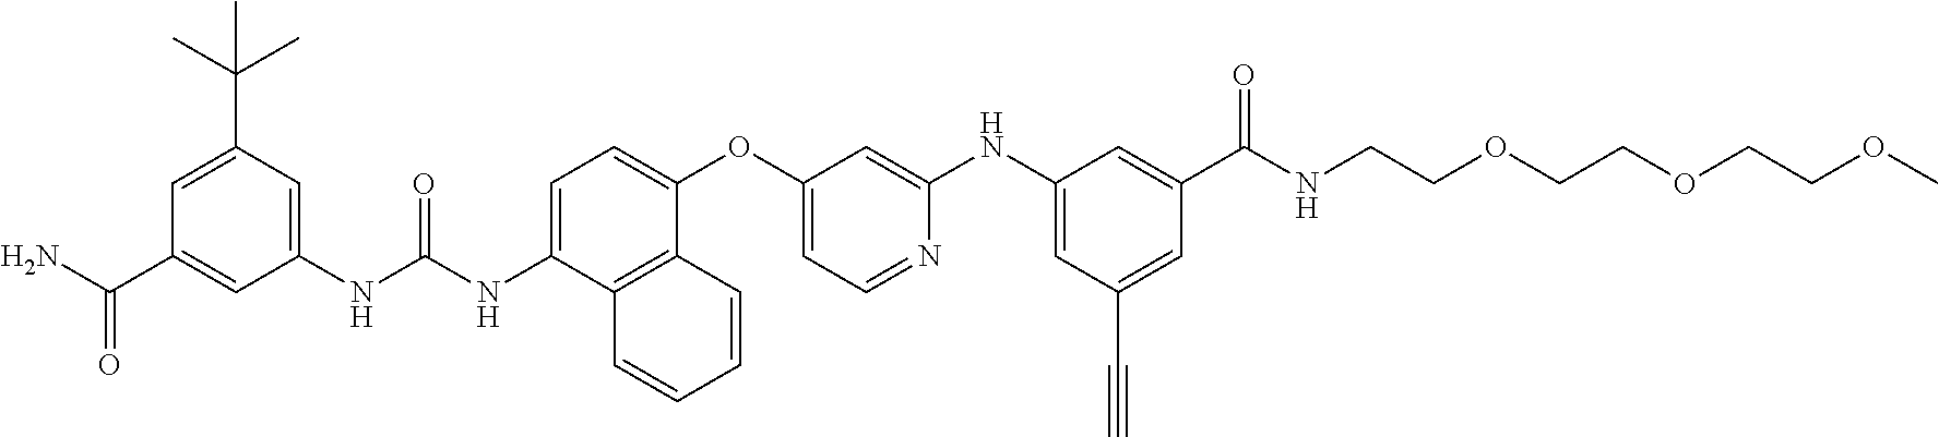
C1=C(C(C)(C)C)C=C(NC(NC2=CC=C(OC3=CC=NC(NC4=CC(C#C)=CC(C(NCCOCCOCCOC)=O)=C4)=C3)C3=C2C=CC=C3)=O)C=C1C(N)=O
